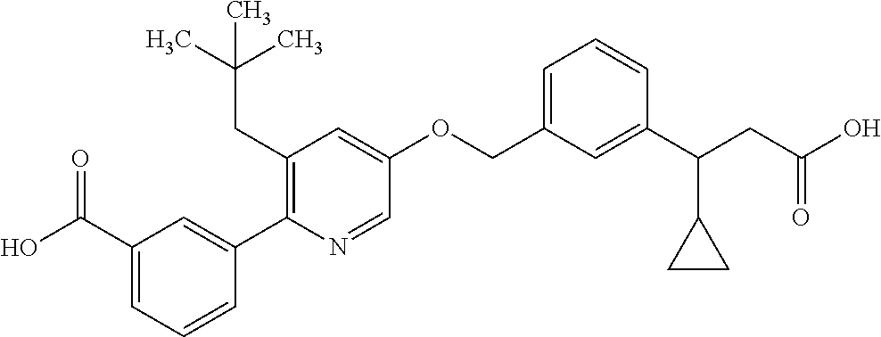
C1(C(O)=O)=CC=CC(C2=C(CC(C)(C)C)C=C(OCC3=CC=CC(C(CC(O)=O)C4CC4)=C3)C=N2)=C1
